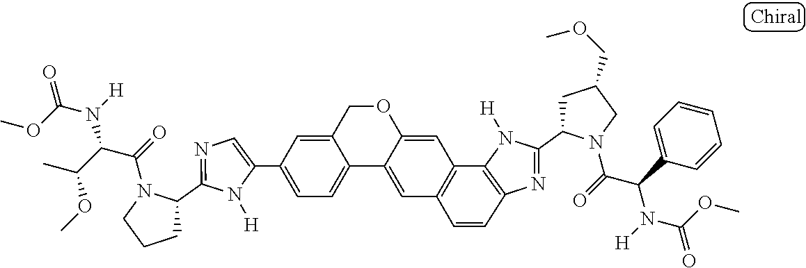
C1=C(C2=CC=C3C(=C2)COC2=CC4=C(C=C32)C=CC2=C4N([H])C(C3CC(COC)CN3C(=O)C(C3=CC=CC=C3)N([H])C(OC)=O)=N2)N([H])C(C2CCCN2C(=O)C(C(C)OC)N(C(OC)=O)[H])=N1
